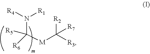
C([M]C([R3])([R2])[R7])([R5])(N([R4])[R1])[R6]
